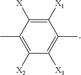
C1([X2])=C(C)C([X])=C([X1])C(C)=C1[X3]
